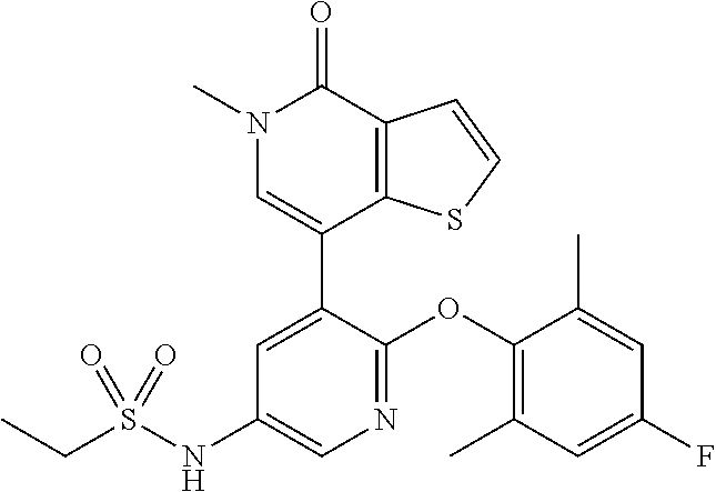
C1=CSC2=C1C(=O)N(C)C=C2C1=CC(NS(CC)(=O)=O)=CN=C1OC1=C(C)C=C(F)C=C1C
